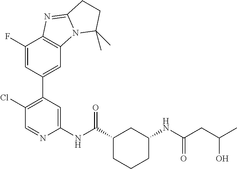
C1(NC(C2CCCC(NC(CC(C)O)=O)C2)=O)=CC(C2=CC3=C(C(F)=C2)N=C2N3C(C)(C)CC2)=C(Cl)C=N1
